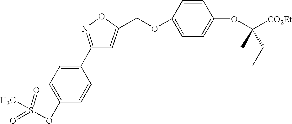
C1=C(OS(=O)(=O)C)C=CC(C2=NOC(COC3=CC=C(OC([CO2Et])(C)CC)C=C3)=C2)=C1
